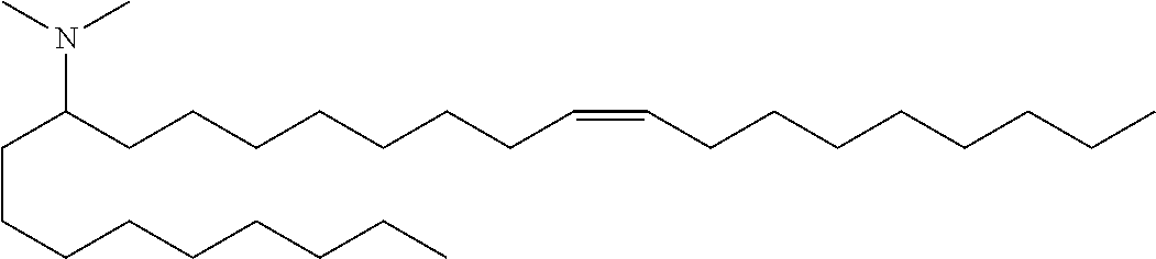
C(C(CCCCCCCC=CCCCCCCCC)N(C)C)CCCCCCCC
